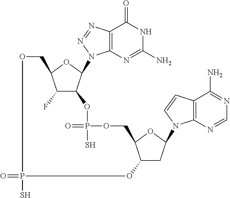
C12=C(N=C(N)NC1=O)N(C1C3C(F)C(O1)COP(S)(=O)OC1CC(N4C5=C(C(N)=NC=N5)C=C4)OC1COP(S)(=O)O3)N=N2
